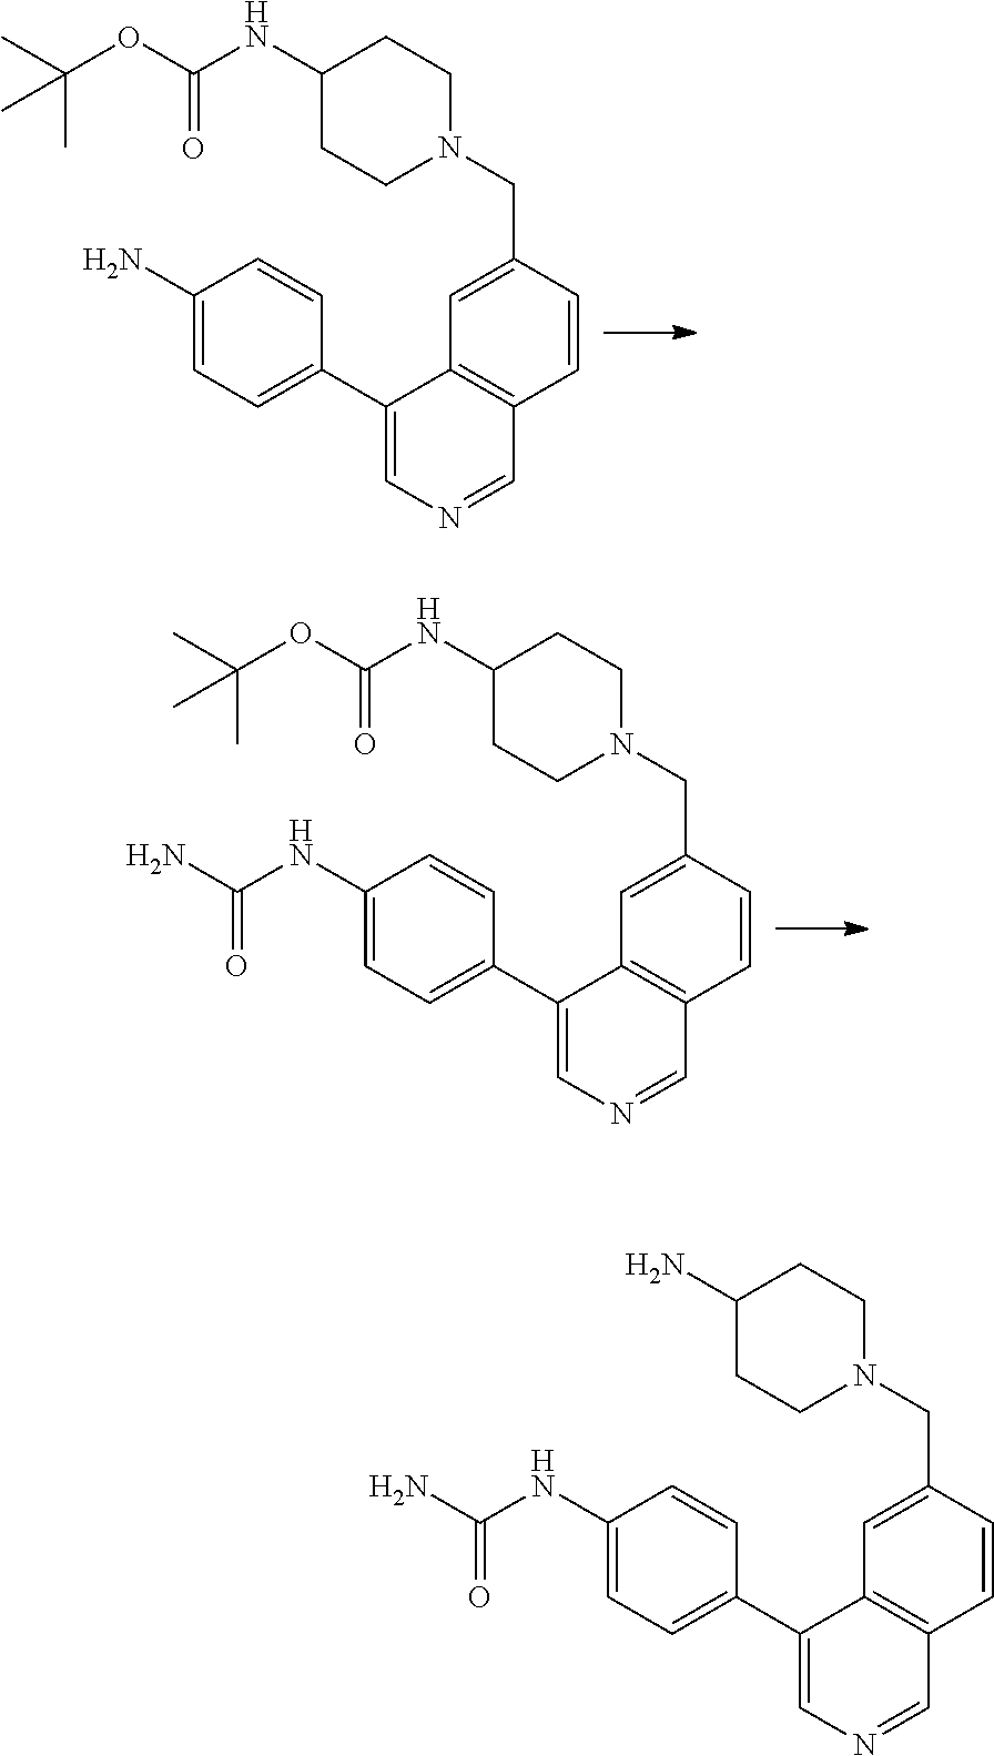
C1=NC=C(C2=CC=C(N)C=C2)C2=C1C=CC(CN1CCC(NC(OC(C)(C)C)=O)CC1)=C2.C1=NC=C(C2=CC=C(NC(N)=O)C=C2)C2=C1C=CC(CN1CCC(NC(OC(C)(C)C)=O)CC1)=C2.C1=NC=C(C2=CC=C(NC(N)=O)C=C2)C2=C1C=CC(CN1CCC(N)CC1)=C2
